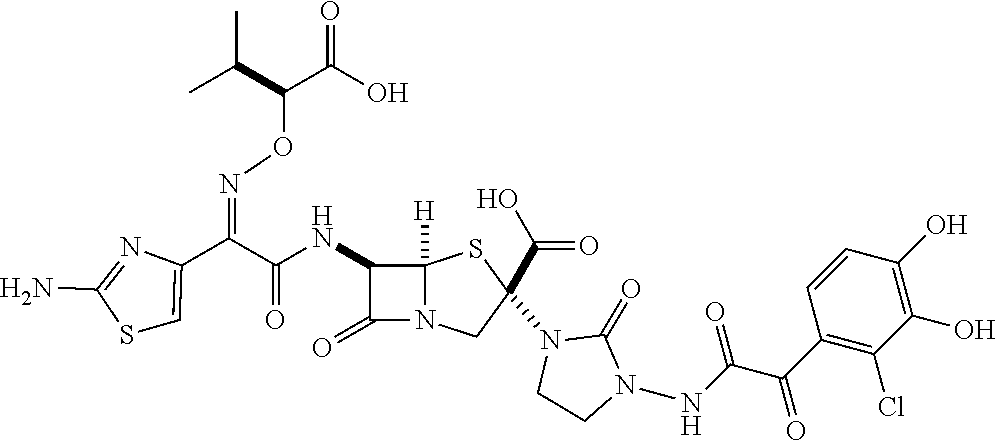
C(=O)(NC1C(=O)N2C1([H])SC(N1CCN(NC(=O)C(C3=C(Cl)C(O)=C(O)C=C3)=O)C1=O)(C(O)=O)C2)C(C1=CSC(N)=N1)=NOC(C(O)=O)C(C)C
